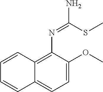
C1=CC2=C(N=C(SC)N)C(OC)=CC=C2C=C1
